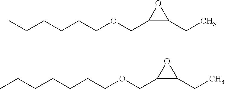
C(C1C(CC)O1)OCCCCCC.C(C1C(CC)O1)OCCCCCCC
